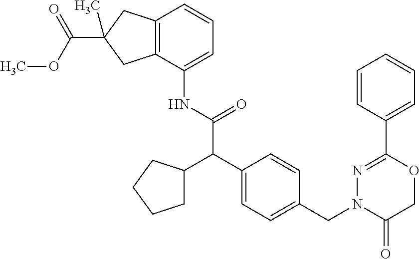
C12=C(C(NC(C(C3=CC=C(CN4C(=O)COC(C5=CC=CC=C5)=N4)C=C3)C3CCCC3)=O)=CC=C1)CC(C(OC)=O)(C)C2
